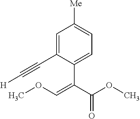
C1=C(C#C[H])C(C(C(OC)=O)=COC)=CC=C1[Me]
